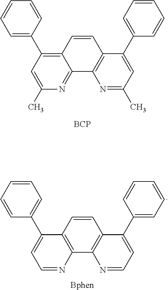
C12=C(C3=CC=CC=C3)C=C(C)N=C1C1=C(C=C2)C(C2=CC=CC=C2)=CC(C)=N1.[BCP].C12=C(N=CC=C1C1=CC=CC=C1)C1=C(C=C2)C(C2=CC=CC=C2)=CC=N1.[Bphen]
